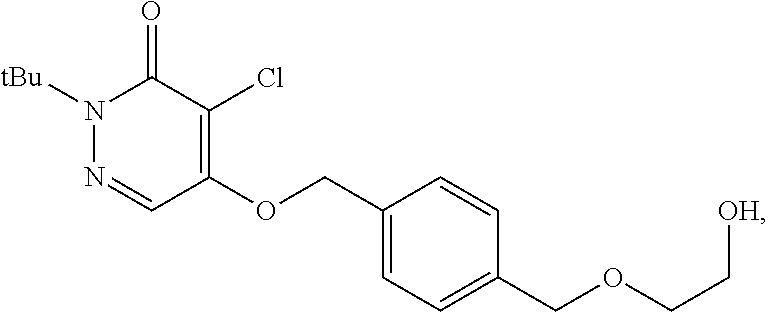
N1([tBu])N=CC(OCC2=CC=C(COCC[OH])C=C2)=C(Cl)C1=O
